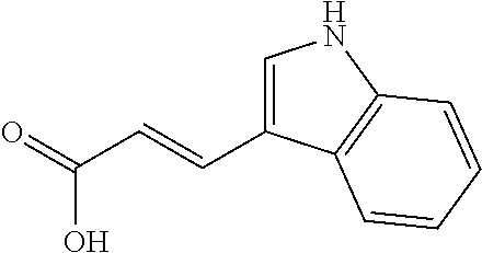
C1=C(C=CC(=O)O)C2=C(N1)C=CC=C2
